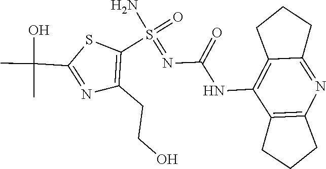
C12=C(N=C3C(=C1NC(=O)N=S(N)(=O)C1=C(CCO)N=C(C(C)(O)C)S1)CCC3)CCC2
